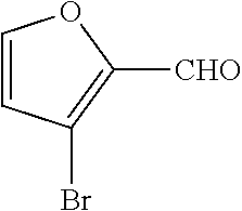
C1=CC(Br)=C([CHO])O1
